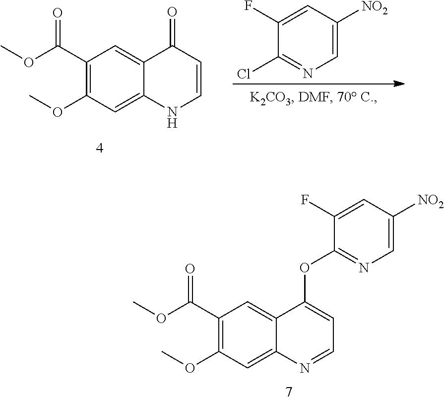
O(C)C(C1=C(OC)C=C2C(=C1)C(OC1=NC=C([NO2])C=C1F)=CC=N2)=O.O(C)C(C1=C(OC)C=C2C(=C1)C(=O)C=CN2)=O.C1=C([NO2])C=C(F)C(Cl)=N1
